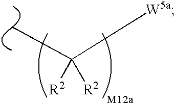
C([W5a])([R2])([R2])C
